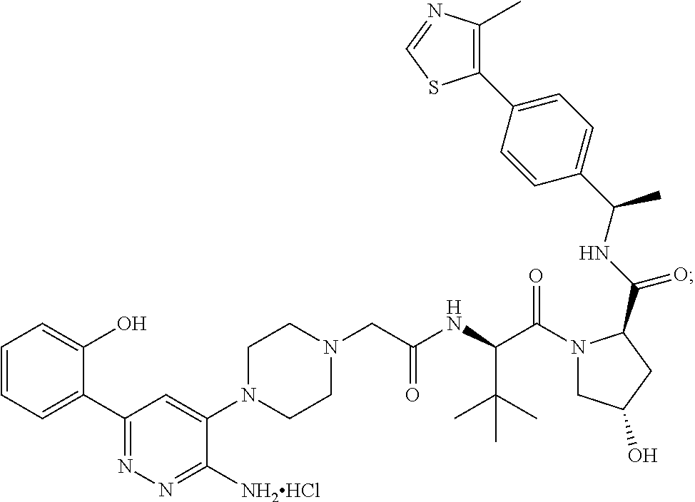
N1(CC(NC(C(N2CC(O)CC2C(NC(C2=CC=C(C3=C(C)N=CS3)C=C2)C)=O)=O)C(C)(C)C)=O)CCN(C2=CC(C3=CC=CC=C3O)=NN=C2[NH2HCl])CC1
